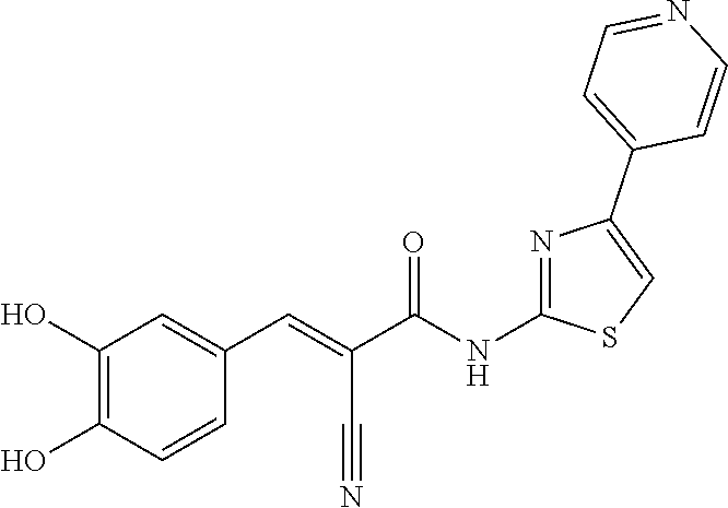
C1(O)=C(O)C=CC(C=C(C(NC2=NC(C3=CC=NC=C3)=CS2)=O)C#N)=C1
